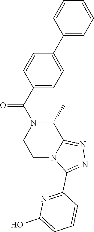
C1(C(=O)N2CCN3C(=NN=C3C3=NC(O)=CC=C3)C2C)=CC=C(C2=CC=CC=C2)C=C1
